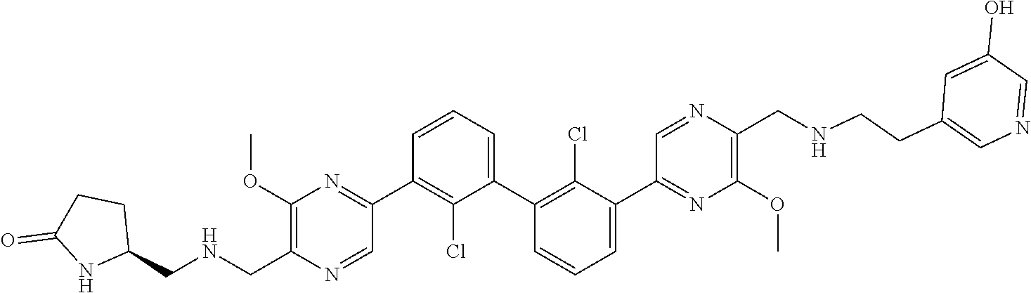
C1(OC)=C(C[HN]CC2CCC(=O)N2)N=CC(C2=C(Cl)C(C3=C(Cl)C(C4=NC(OC)=C(CNCCC5=CN=CC(O)=C5)N=C4)=CC=C3)=CC=C2)=N1
